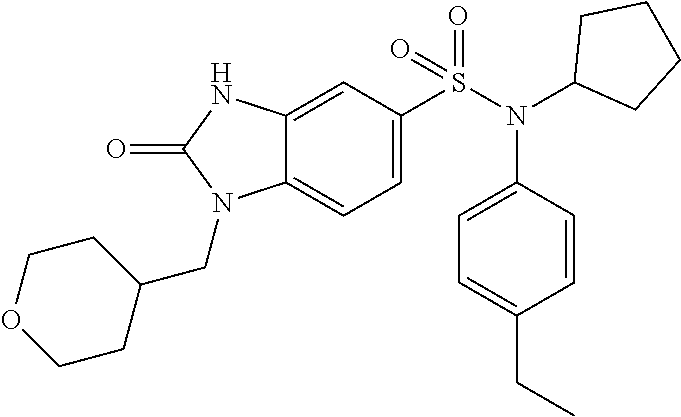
C1=C(S(N(C2CCCC2)C2=CC=C(CC)C=C2)(=O)=O)C=C2C(=C1)N(CC1CCOCC1)C(=O)N2
